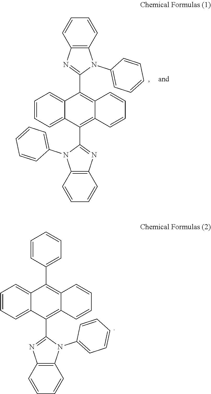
C1=CC=CC2=C1N(C1=CC=CC=C1)C(C1=C3C(=C(C4=NC5=C(N4C4=CC=CC=C4)C=CC=C5)C4=CC=CC=C14)C=CC=C3)=N2.C1=CC=CC2=C1N=C(C1=C3C(=C(C4=CC=CC=C4)C4=CC=CC=C14)C=CC=C3)N2C1=CC=CC=C1
